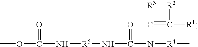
COC(N[R5]NC(N([R4]C)C(=C([R1])[R2])[R3])=O)=O
